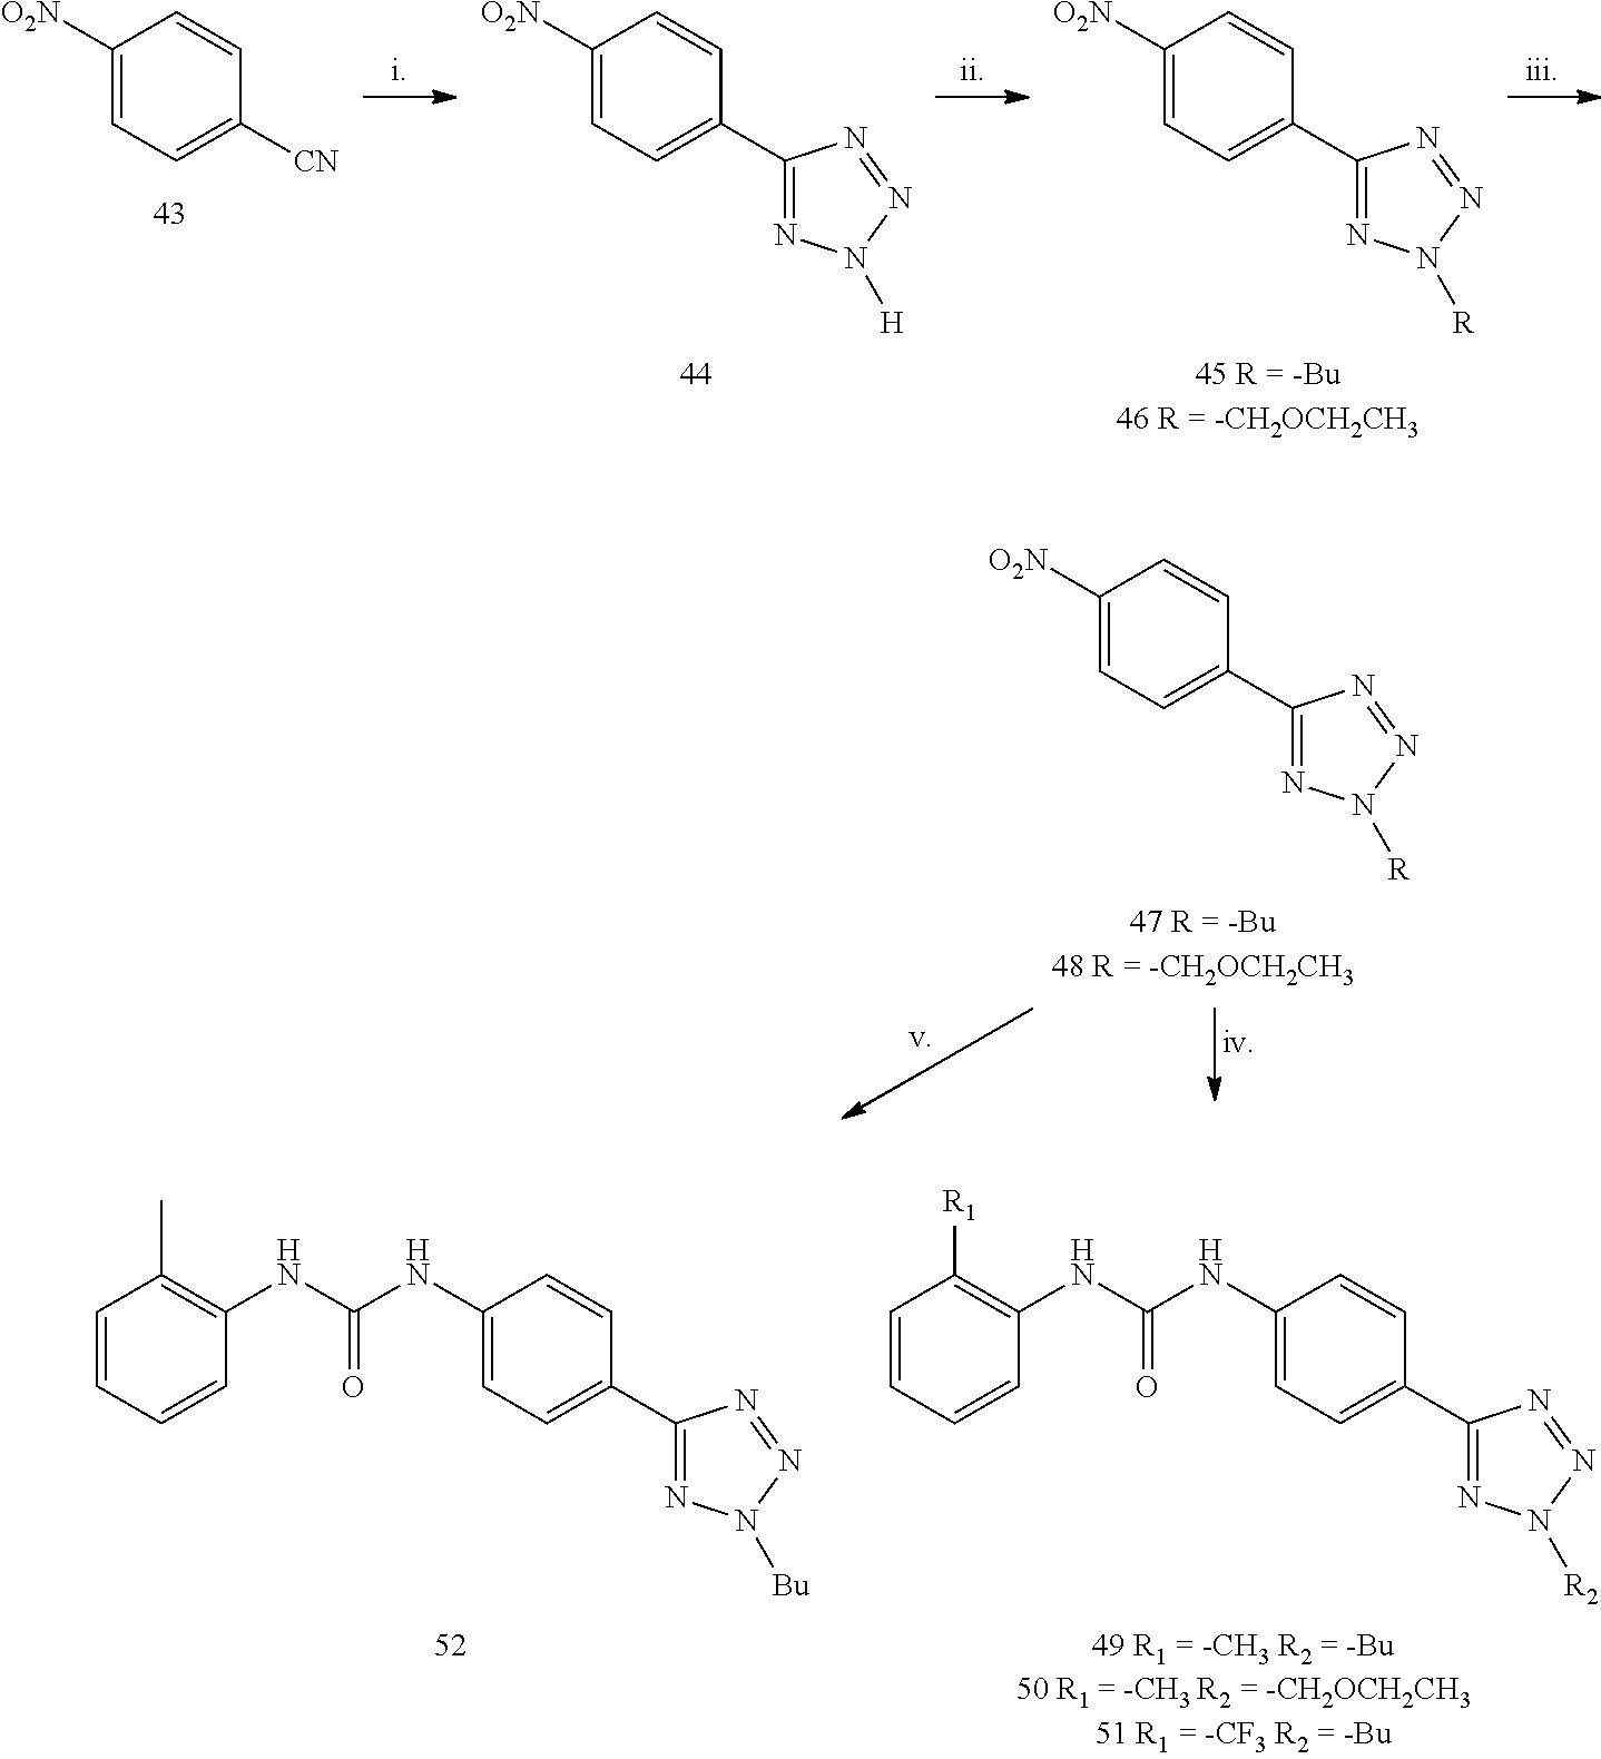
C1([O2N])=CC=C([CN])C=C1.C1([O2N])=CC=C(C2=NN([H])N=N2)C=C1.C1([O2N])=CC=C(C2=NN([R])N=N2)C=C1.C1([O2N])=CC=C(C2=NN([R])N=N2)C=C1.C1=CC=CC(NC(NC2=CC=C(C3=NN([R2])N=N3)C=C2)=O)=C1[R1].C1=CC=CC(NC(NC2=CC=C(C3=NN([Bu])N=N3)C=C2)=O)=C1C
